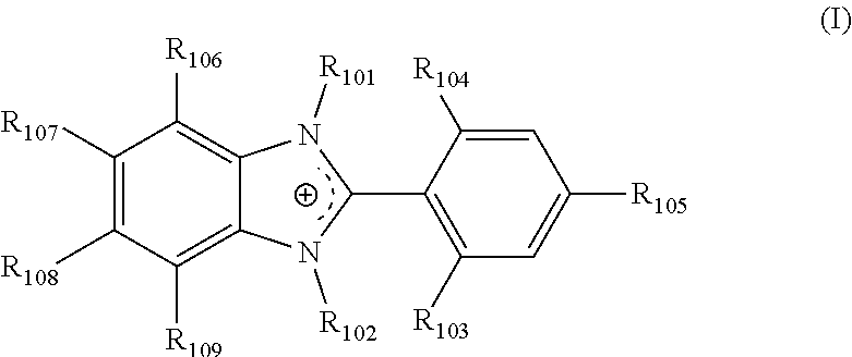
C1([R107])=C([R108])C([R109])=C2C(=C1[R106])N([R101])C(C1=C([R103])C=C([R105])C=C1[R104])N2[R102]
